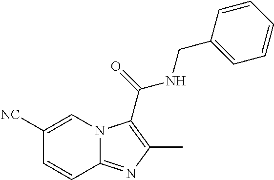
C1([NC])=CN2C(=NC(C)=C2C(NCC2=CC=CC=C2)=O)C=C1
